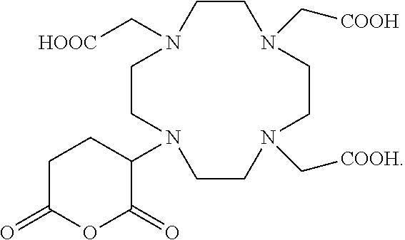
[HOOC]CN1CCN(C[COOH])CCN(C[COOH])CCN(C2CCC(=O)OC2=O)CC1
